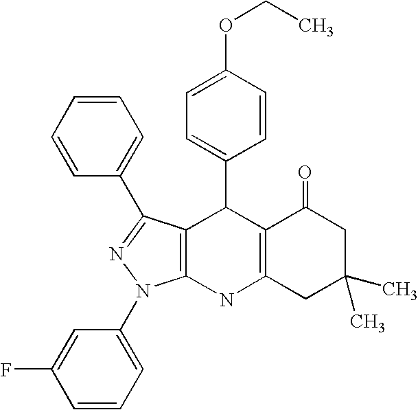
C12=C(NC3=C(C1C1=CC=C(OCC)C=C1)C(C1=CC=CC=C1)=NN3C1=CC=CC(F)=C1)CC(C)(C)CC2=O
